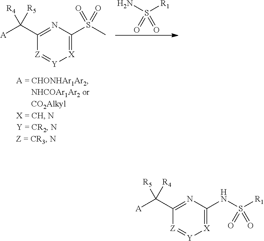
[X]1=C(S(C)(=O)=O)N=C(C([A])([R4])[R5])[Z]=[Y]1.NS([R1])(=O)=O.[X]1=C(NS([R1])(=O)=O)N=C(C([A])([R5])[R4])[Z]=[Y]1
